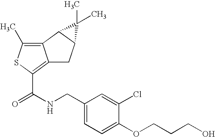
C12=C(C)SC(C(NCC3=CC=C(OCCCO)C(Cl)=C3)=O)=C1CC1C2C1(C)C
